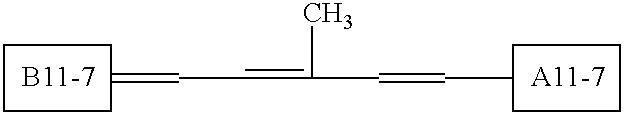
C=CC=C(C)C=CC
